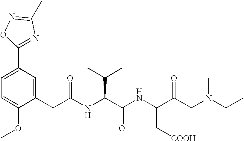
C1=C(OC)C(CC(NC(C(NC(C(CN(C)CC)=O)C[COOH])=O)C(C)C)=O)=CC(C2=NC(C)=NO2)=C1
